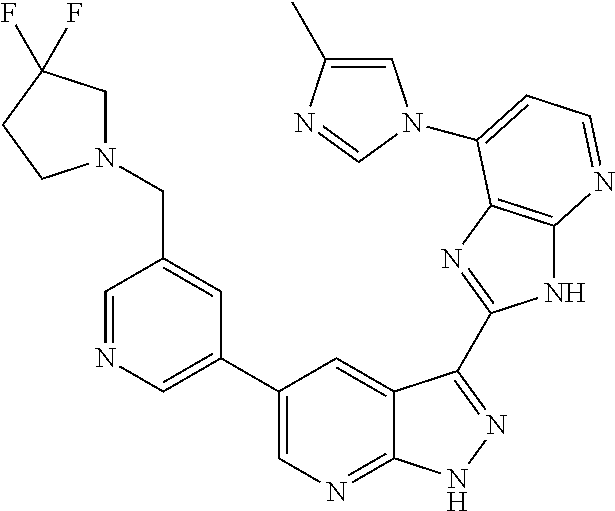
C1=NC=C(C2=CN=C3C(=C2)C(C2=NC4=C(N2)N=CC=C4N2C=C(C)N=C2)=NN3)C=C1CN1CC(F)(F)CC1
